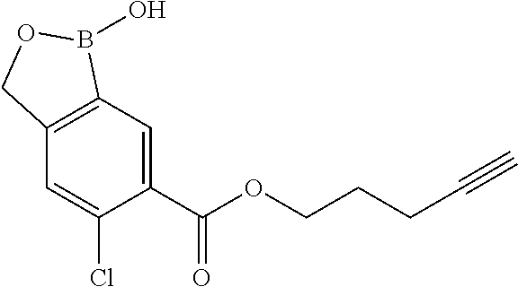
C1=C(C(OCCCC#C)=O)C(Cl)=CC2=C1B(O)OC2
